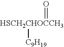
[HSCH2CHOCCH3]([C9H19])=O
